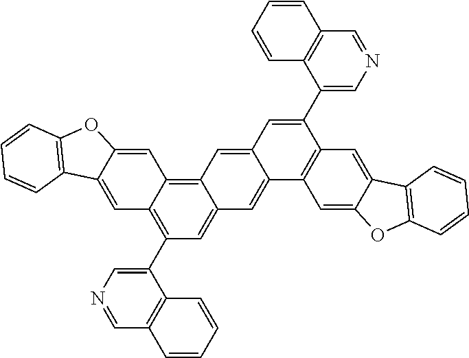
C1=C2C(=CC3=C4C(=CC(C5=CN=CC6=C5C=CC=C6)=C13)C=C1C(=C4)C=C(C3=CN=CC4=C3C=CC=C4)C3=C1C=C1C(=C3)C3=C(O1)C=CC=C3)OC1=C2C=CC=C1
